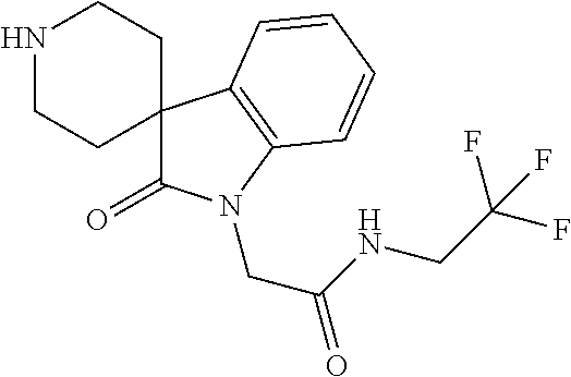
N1CCC2(CC1)C(=O)N(CC(=O)NCC(F)(F)F)C1=C2C=CC=C1
